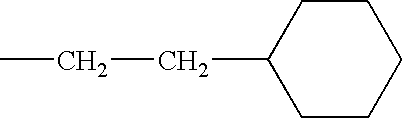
C1CC(CCC)CCC1
